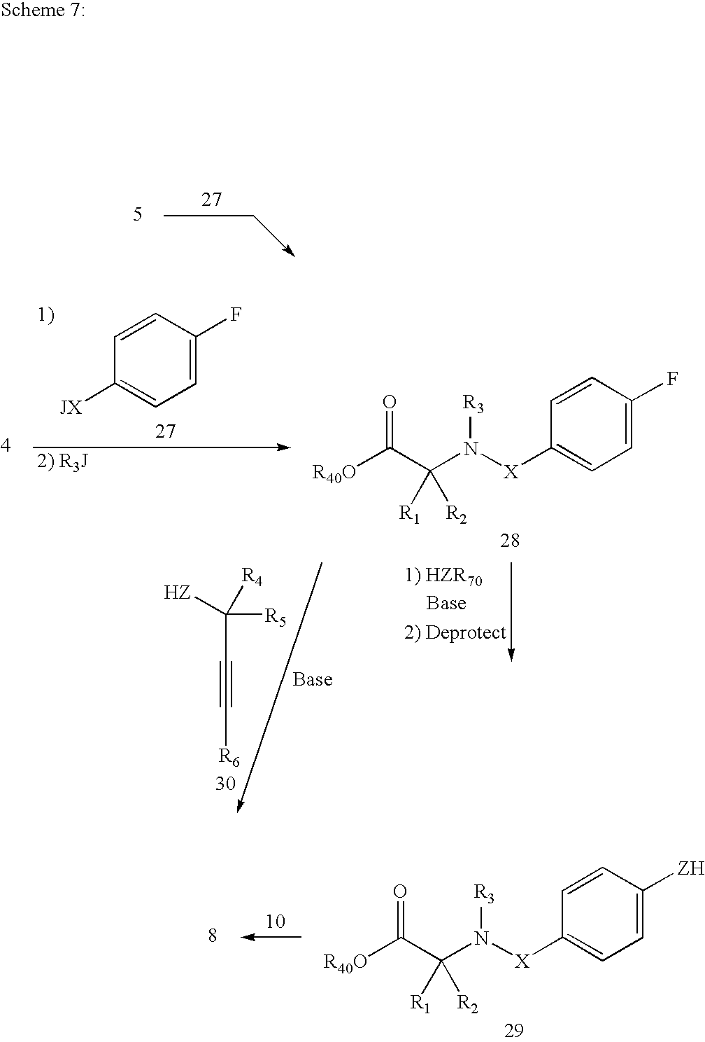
[JX]C1=CC=C(F)C=C1.[R40O]C(C(N([X]C1=CC=C(F)C=C1)[R3])([R1])[R2])=O.C(C#C[R6])([HZ])([R4])[R5].[R40O]C(C(N([X]C1=CC=C([ZH])C=C1)[R3])([R1])[R2])=O
